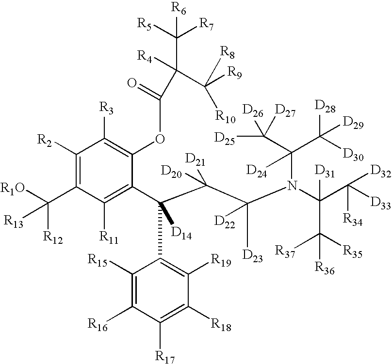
C1([R2])=C(C([R1O])([R12])[R13])C([R11])=C(C(C(C(N(C(C([D33])([R34])[D32])([D31])C([R35])([R37])[R36])C(C([D25])([D26])[D27])(C([D28])([D29])[D30])[D24])([D23])[D22])([D20])[D21])(C2=C([R19])C([R18])=C([R17])C([R16])=C2[R15])[D14])C(OC(=O)C([R4])(C([R9])([R8])[R10])C([R5])([R7])[R6])=C1[R3]
